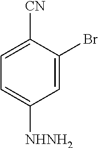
C1=C([CN])C(Br)=CC([NHNH2])=C1
